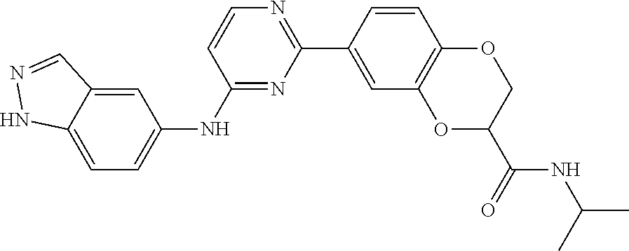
C1=CC2=C(C=C1C1=NC=CC(NC3=CC=C4C(=C3)C=NN4)=N1)OC(C(=O)NC(C)C)CO2
